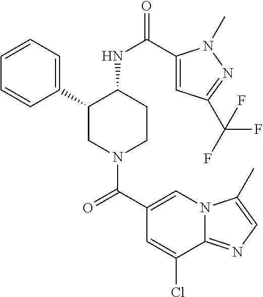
C1(C2CN(C(C3=CN4C(=NC=C4C)C(Cl)=C3)=O)CCC2NC(=O)C2=CC(C(F)(F)F)=NN2C)=CC=CC=C1
